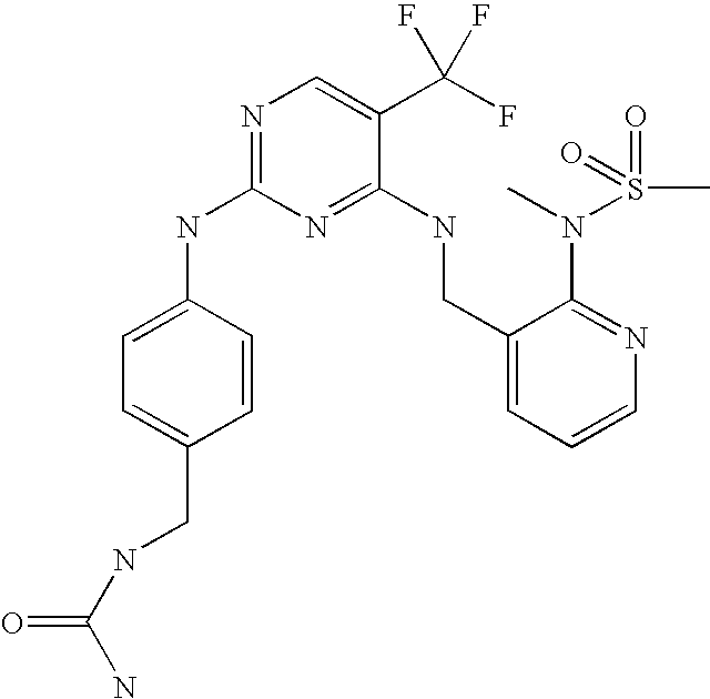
C1(CNC2=NC(NC3=CC=C(CNC(N)=O)C=C3)=NC=C2C(F)(F)F)=CC=CN=C1N(C)S(C)(=O)=O
